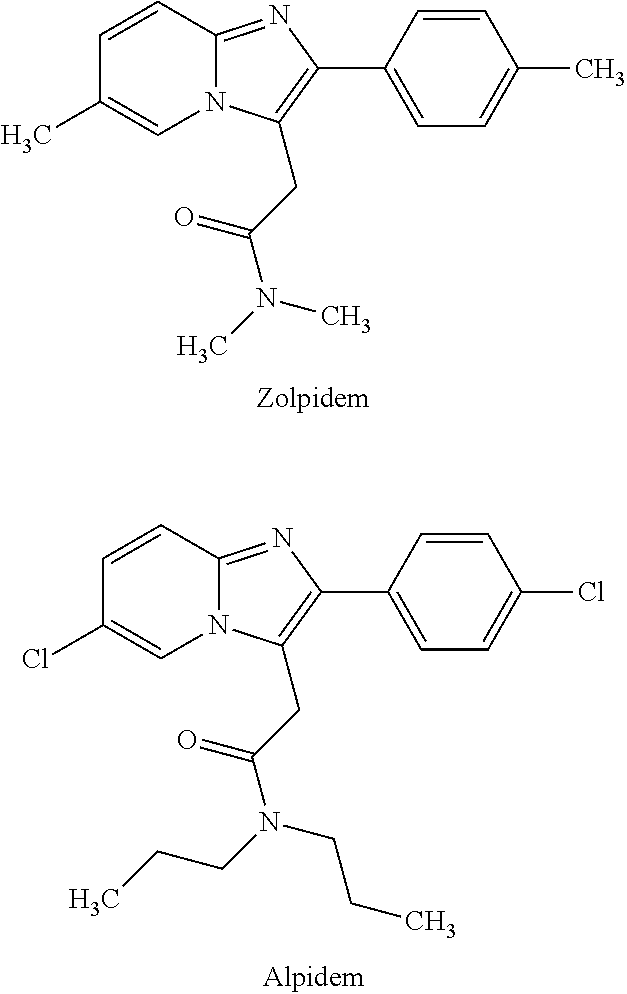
N12C(=NC(C3=CC=C(C)C=C3)=C1CC(N(C)C)=O)C=CC(C)=C2.N12C(=NC(C3=CC=C(Cl)C=C3)=C1CC(N(CCC)CCC)=O)C=CC(Cl)=C2
